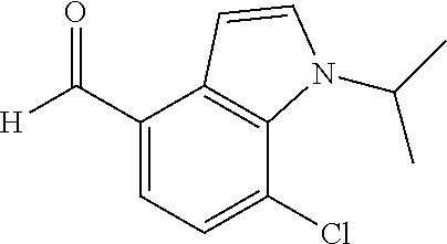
C1(C([H])=O)=CC=C(Cl)C2=C1C=CN2C(C)C
